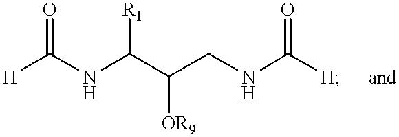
[H]C(NC(C(CNC([H])=O)[OR9])[R1])=O
